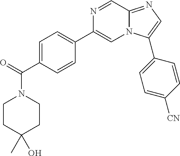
C1=C(C(=O)N2CCC(O)(C)CC2)C=CC(C2=CN3C(=NC=C3C3=CC=C([CN])C=C3)C=N2)=C1
